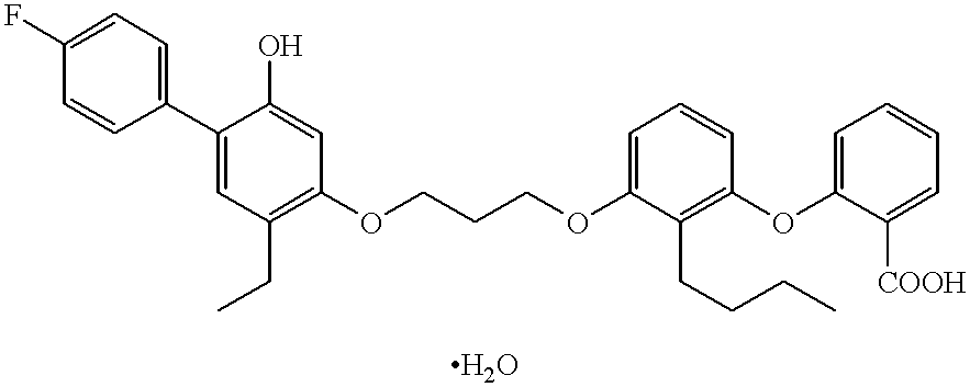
C1(F)=CC=C(C2=CC(CC)=C(OCCCOC3=CC=CC(OC4=CC=CC=C4[COOH])=C3CCCC)C=C2O)C=C1
